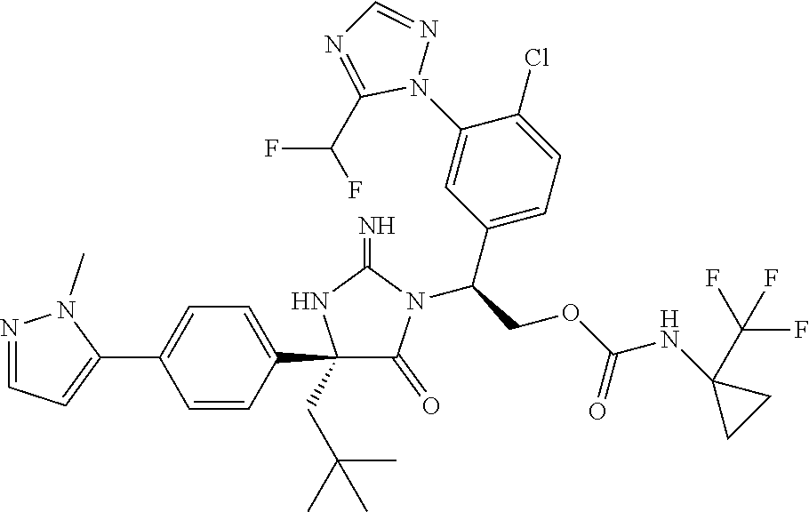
C1(C2=CC=NN2C)=CC=C(C2(CC(C)(C)C)C(=O)N(C(C3=CC=C(Cl)C(N4N=CN=C4C(F)F)=C3)COC(=O)NC3(C(F)(F)F)CC3)C(=N)N2)C=C1
